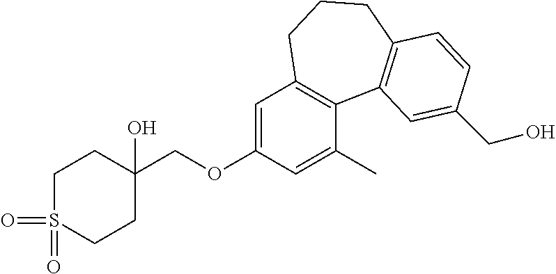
C1S(=O)(=O)CCC(O)(COC2=CC3=C(C(C)=C2)C2=C(CCC3)C=CC(CO)=C2)C1
